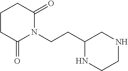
C(CN1C(=O)CCCC1=O)C1NCCNC1
